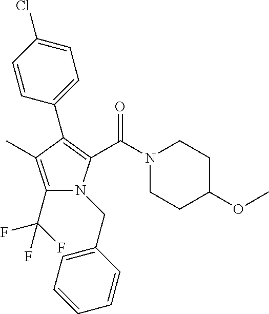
C1(C2=C(C(=O)N3CCC(OC)CC3)N(CC3=CC=CC=C3)C(C(F)(F)F)=C2C)=CC=C(Cl)C=C1
